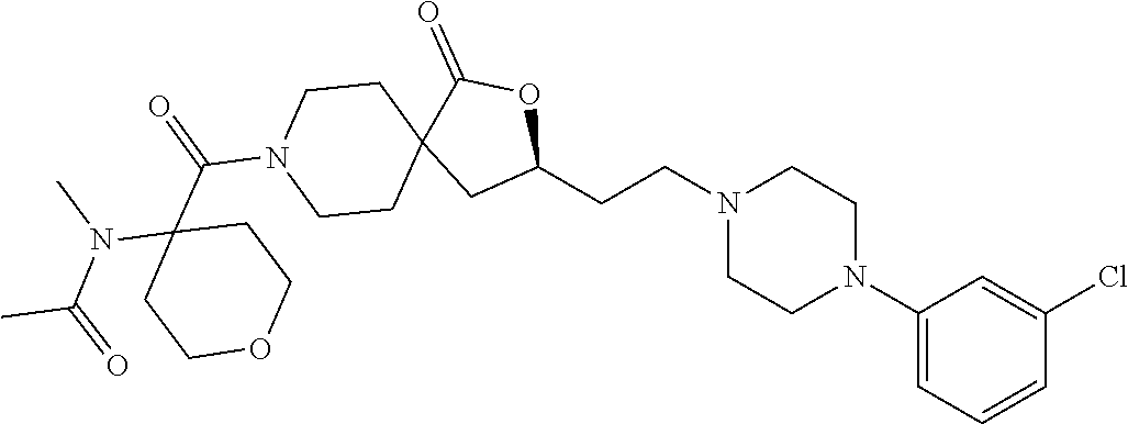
C1(N2CCN(CCC3OC(=O)C4(C3)CCN(C(C3(N(C(C)=O)C)CCOCC3)=O)CC4)CC2)=CC=CC(Cl)=C1
